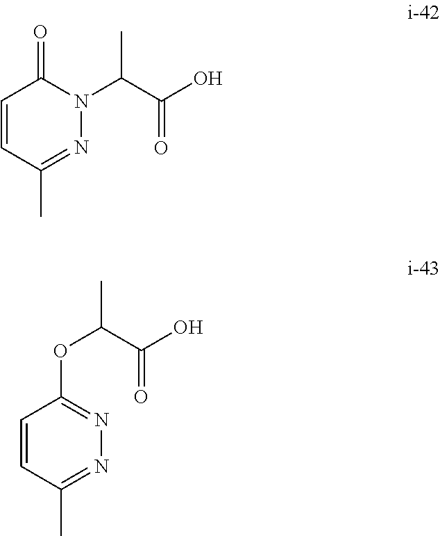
C1=CC(C)=NN(C(C(O)=O)C)C1=O.C1=CC(C)=NN=C1OC(C)C(O)=O
